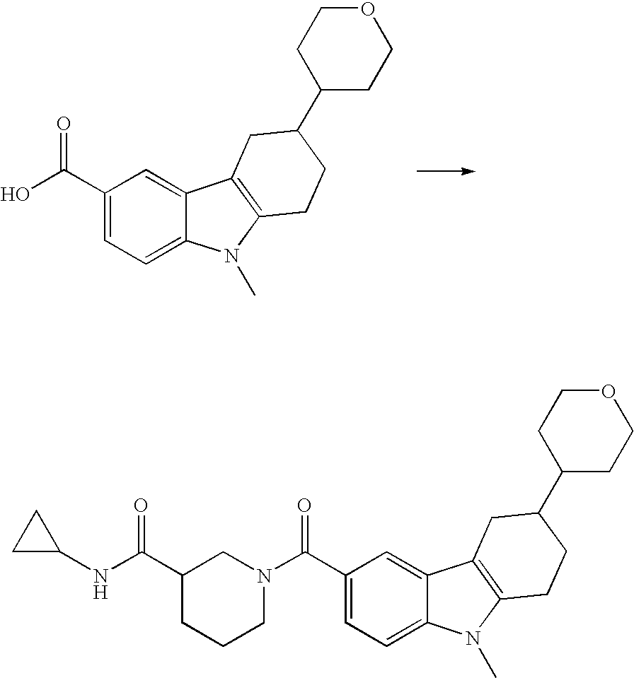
C1(C(O)=O)=CC=C2C(=C1)C1=C(N2C)CCC(C2CCOCC2)C1.C1(C(N2CC(C(NC3CC3)=O)CCC2)=O)=CC=C2C(=C1)C1=C(N2C)CCC(C2CCOCC2)C1
